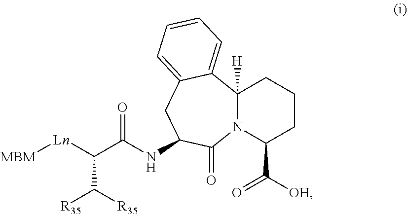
N12C([H])(C3=CC=CC=C3CC(NC(=O)C([Ln][MBM])C([R35])[R35])C1=O)CCCC2C([OH])=O
